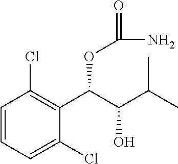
C1=CC=C(Cl)C(C(C(O)C(C)C)OC(N)=O)=C1Cl
